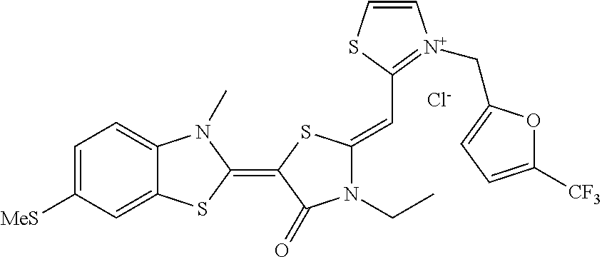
[Cl-].C1=C([MeS])C=C2C(=C1)N(C)C(=C1C(=O)N(CC)C(=CC3=[N+](CC4=CC=C([CF3])O4)C=CS3)S1)S2
